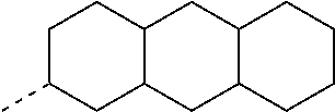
C1C(C)CC2C(C1)CC1C(C2)CCCC1
